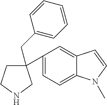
N1(C)C=CC2=CC(C3(CC4=CC=CC=C4)CCNC3)=CC=C12
